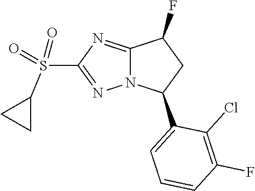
S(C1=NN2C(=N1)C(F)CC2C1=CC=CC(F)=C1Cl)(C1CC1)(=O)=O
